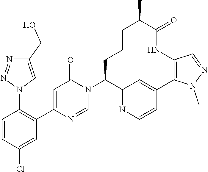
C1=NC(C2=C(N3C=C(CO)N=N3)C=CC(Cl)=C2)=CC(=O)N1C1C2=NC=CC(=C2)C2=C(NC(=O)C(C)CCC1)C=NN2C
